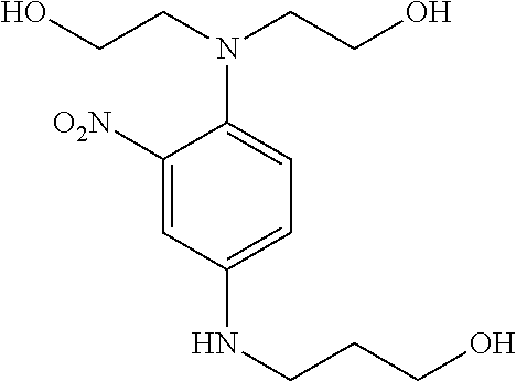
C1([O2N])=CC(NCCCO)=CC=C1N(CCO)CCO
